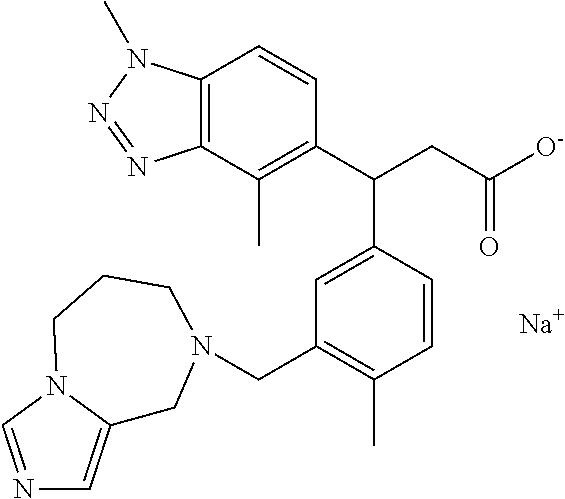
C1(C(CC([O-])=O)C2=CC(CN3CC4=CN=CN4CCC3)=C(C)C=C2)=C(C)C2=C(C=C1)N(C)N=N2.[Na]
